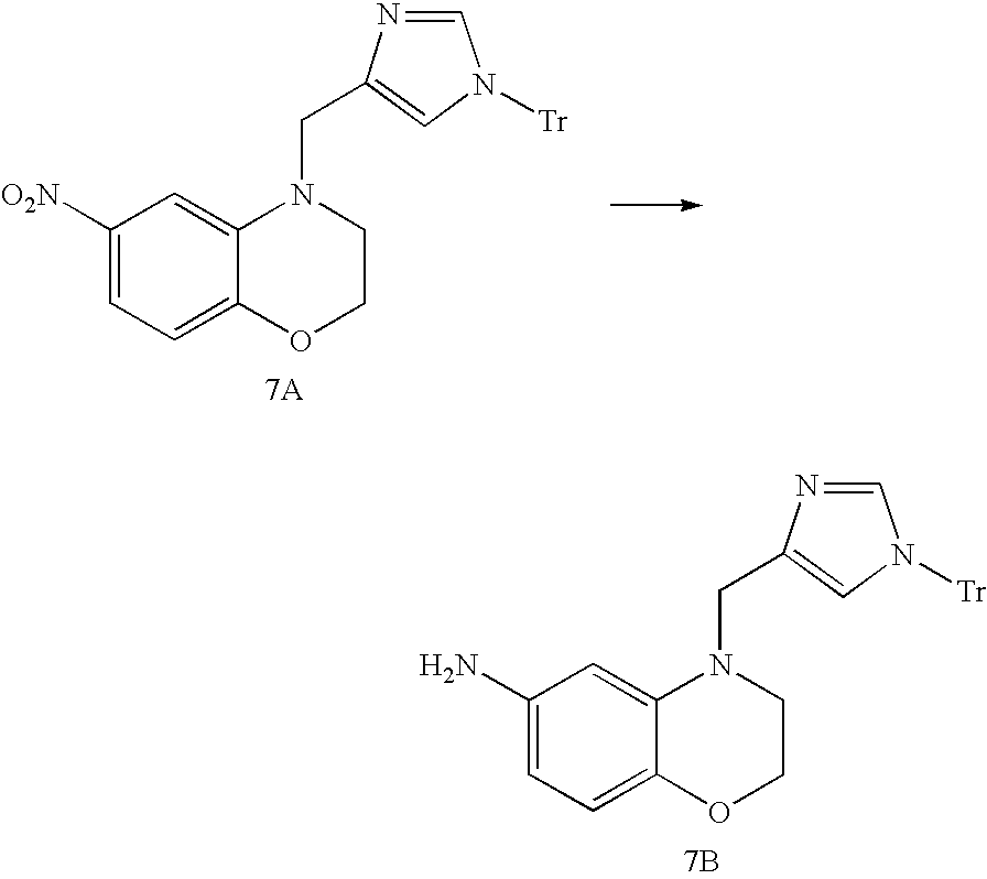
C1([O2N])=CC=C2C(=C1)N(CC1=CN([Tr])C=N1)CCO2.[7A].C1(N)=CC=C2C(=C1)N(CC1=CN([Tr])C=N1)CCO2.[7B]
